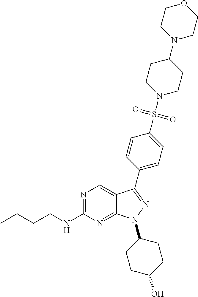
N1=C(NCCCC)N=C2C(=C1)C(C1=CC=C(S(=O)(=O)N3CCC(N4CCOCC4)CC3)C=C1)=NN2C1CCC(O)CC1
